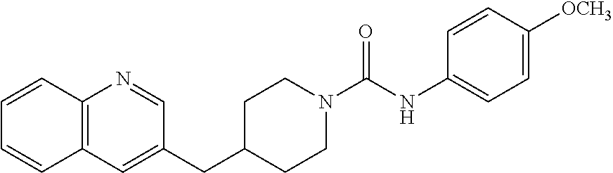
C12=C(C=C(CC3CCN(C(NC4=CC=C([OCH3])C=C4)=O)CC3)C=N1)C=CC=C2
